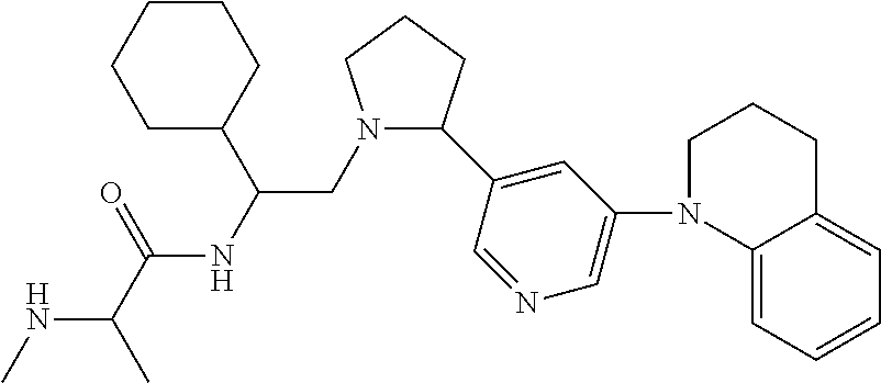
N1(CC(NC(C(C)NC)=O)C2CCCCC2)C(C2=CC(N3C4=CC=CC=C4CCC3)=CN=C2)CCC1
